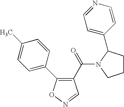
C1(C(=O)N2C(C3=CC=NC=C3)CCC2)=C(C2=CC=C(C)C=C2)ON=C1
